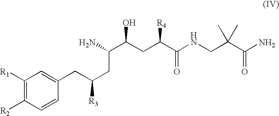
C1([R1])=C([R2])C=CC(CC(CC(C(CC(C(NCC(C(N)=O)(C)C)=O)[R4])O)N)[R3])=C1
